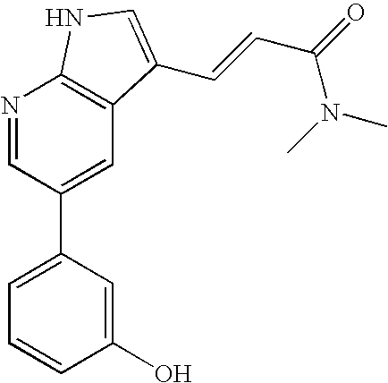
C1(O)=CC(C2=CC3=C(N=C2)NC=C3C=CC(=O)N(C)C)=CC=C1
